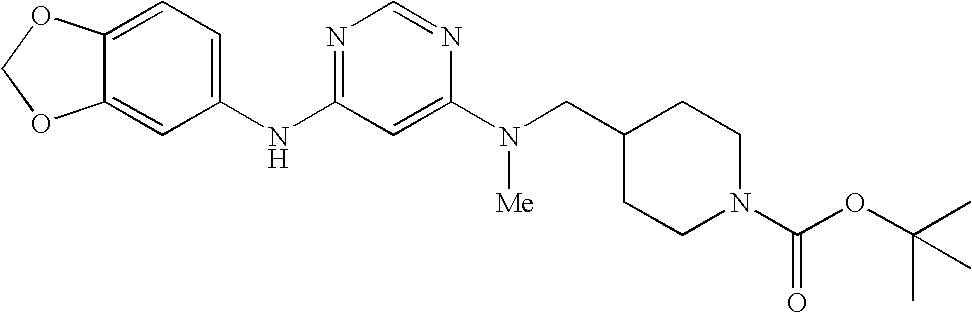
C12=CC=C(NC3=NC=NC(N([Me])CC4CCN(C(OC(C)(C)C)=O)CC4)=C3)C=C1OCO2
